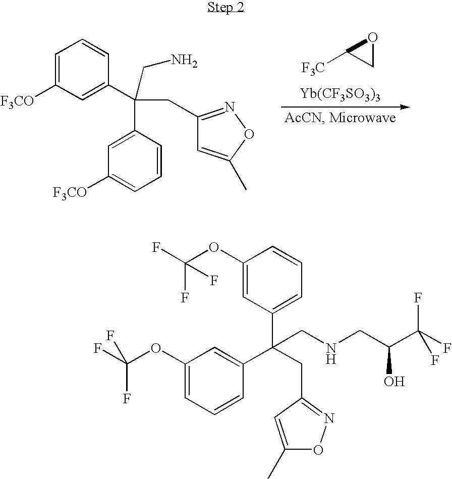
C1=C([F3CO])C=C(C(C2=CC([F3CO])=CC=C2)(CN)CC2=NOC(C)=C2)C=C1.C1OC1[F3C].[Yb(CF3SO3)3].C1(OC(F)(F)F)=CC=CC(C(CC2=NOC(C)=C2)(C2=CC=CC(OC(F)(F)F)=C2)CNCC(O)C(F)(F)F)=C1
